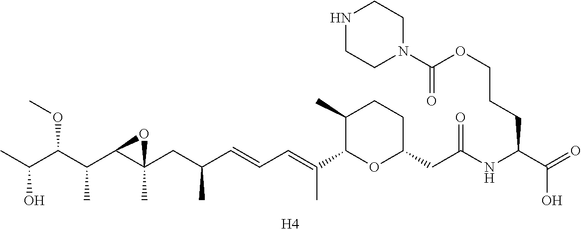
C1(C)C(C(=CC=CC(CC2(C)C(C(C(C(C)O)OC)C)O2)C)C)OC(CC(NC(C(=O)O)CCCOC(=O)N2CCNCC2)=O)CC1.[H4]
